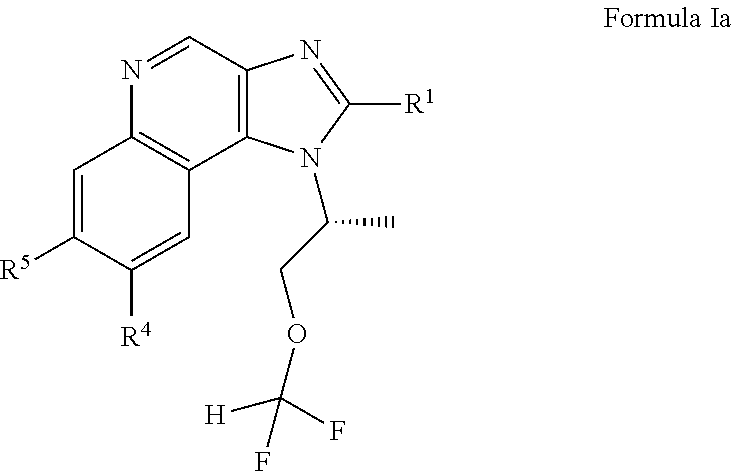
C1=C([R5])C([R4])=CC2=C1N=CC1=C2N(C(COC(F)([H])F)C)C([R1])=N1
